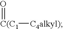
O=[C(C1][C4alkyl)]
